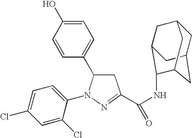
C1=C(O)C=CC(C2CC(C(NC3C4CC5CC(CC3C5)C4)=O)=NN2C2=CC=C(Cl)C=C2Cl)=C1
